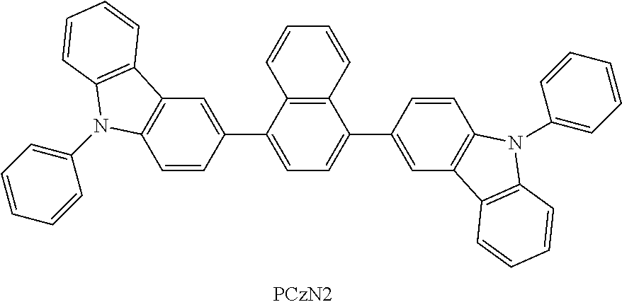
C12=C(C=CC(C3=CC=C(C4=CC5=C(C=C4)N(C4=CC=CC=C4)C4=C5C=CC=C4)C4=C3C=CC=C4)=C1)N(C1=CC=CC=C1)C1=C2C=CC=C1
